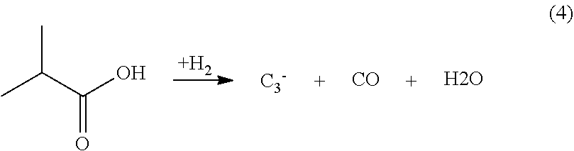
[+H2].CC(C(O)=O)C.[C3-].[CO].O
